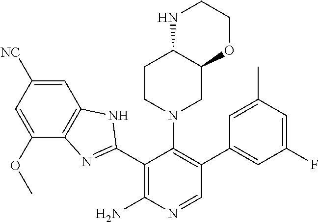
C1=NC(N)=C(C2=NC3=C(N2)C=C([NC])C=C3OC)C(N2CC3C(CC2)NCCO3)=C1C1=CC(F)=CC(C)=C1
